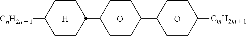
O.O.[H].C1CC(C2CCC([CmH2m + 1])CC2)CCC1C1CCC([CnH2n + 1])CC1
